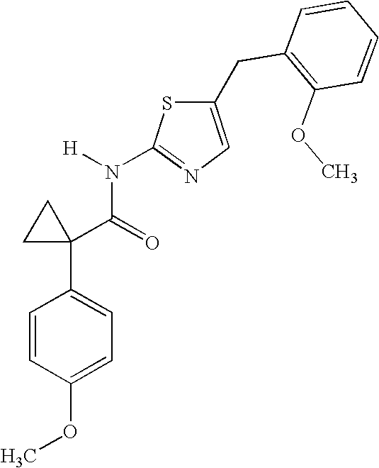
C1=CC(OC)=CC=C1C1(C(=O)N([H])C2=NC=C(CC3=C(OC)C=CC=C3)S2)CC1
